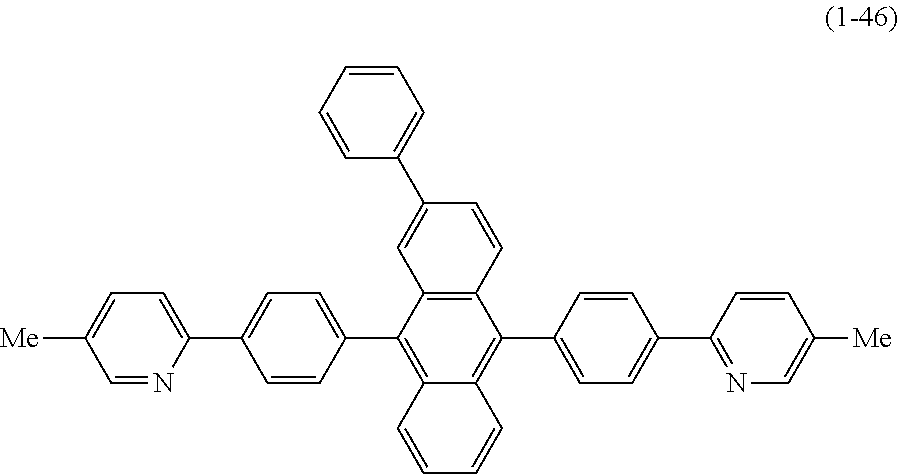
C12=C(C(C3=CC=C(C4=CC=C([Me])C=N4)C=C3)=C3C(=C1C1=CC=C(C4=NC=C([Me])C=C4)C=C1)C=CC=C3)C=C(C1=CC=CC=C1)C=C2
